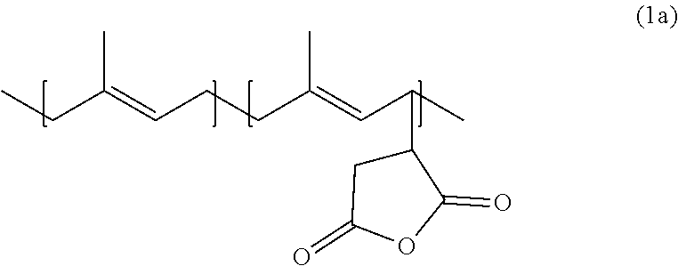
CCC(C)=CCCC(C)=CC(C)C1CC(=O)OC1=O
